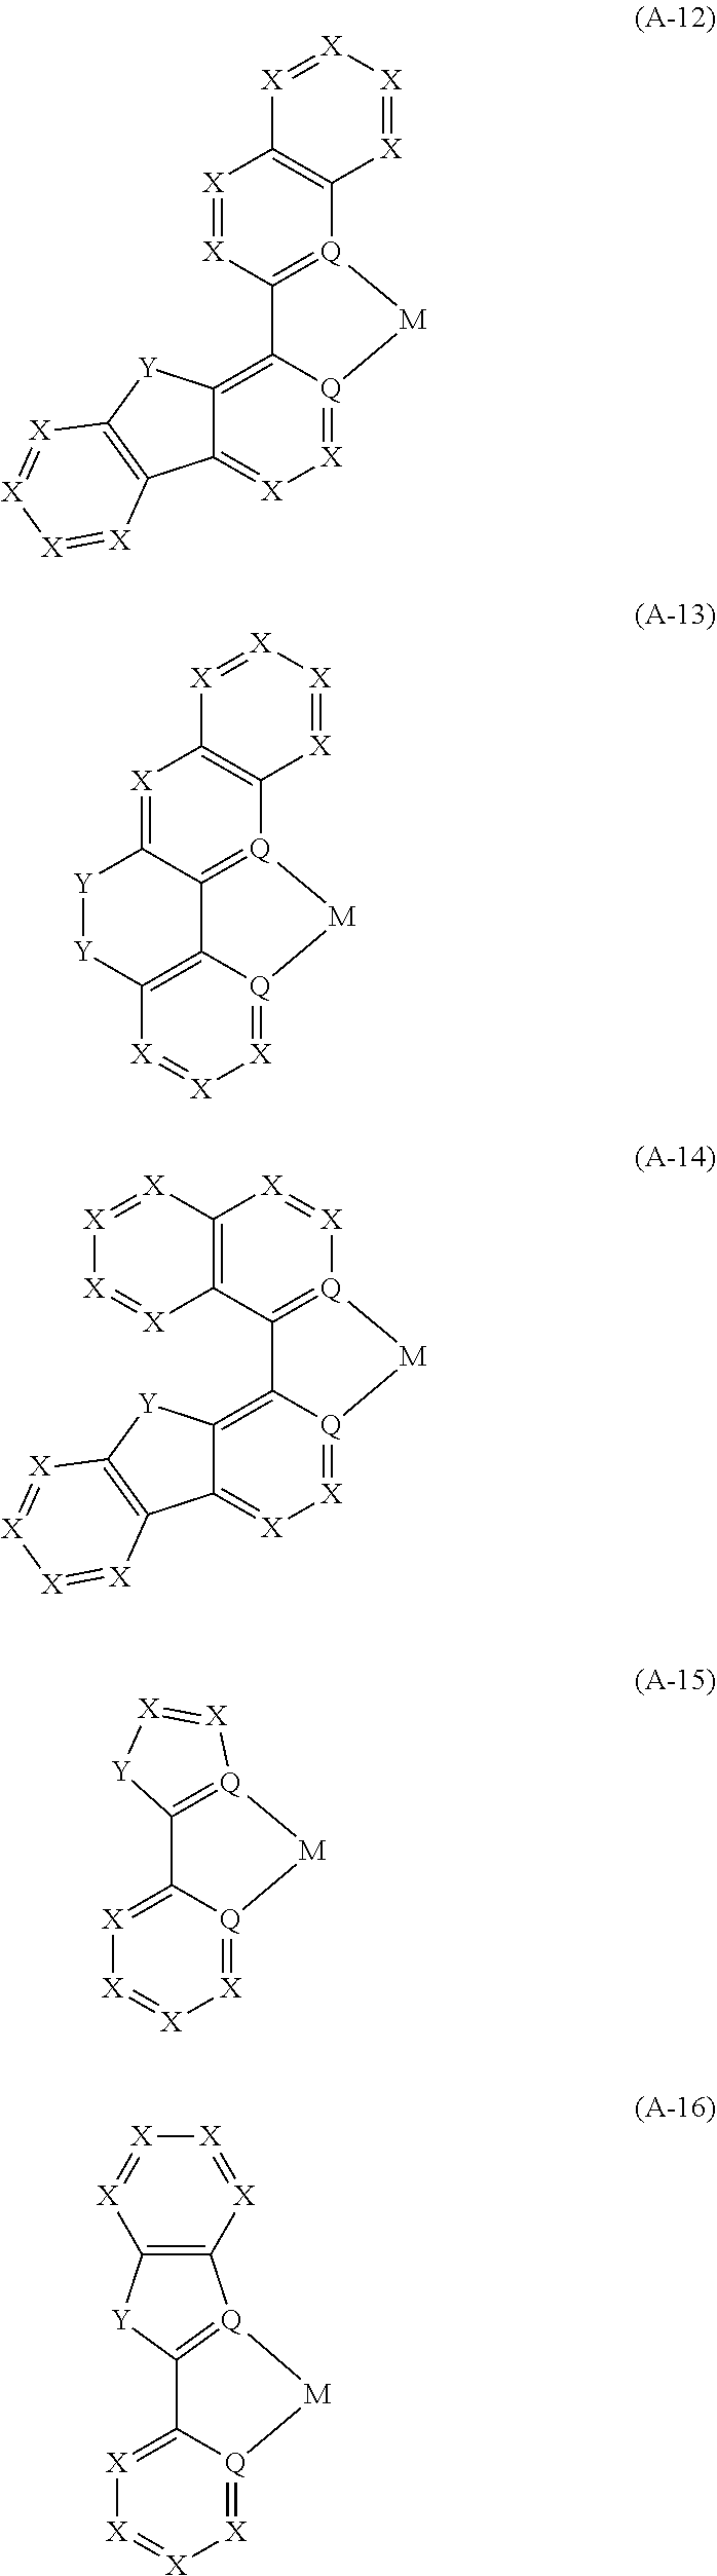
[X]1=[X]C2=[Q](C3=C1[X]=[X][X]=[X]3)[M][Q]1=[X][X]=C3C(=C21)[Y]C1=C3[X]=[X][X]=[X]1.[X]1=C2C3=[Q](C4=C1[X]=[X][X]=[X]4)[M][Q]1=[X][X]=[X]C(=C31)[Y][Y]2.C12=C(C3=[Q]([X]=[X]1)[M][Q]1=[X][X]=C4C(=C31)[Y]C1=C4[X]=[X][X]=[X]1)[X]=[X][X]=[X]2.C12=[Q]([M][Q]3=[X][X]=[X][X]=C13)[X]=[X][Y]2.C12=[Q]([M][Q]3=[X][X]=[X][X]=C13)C1=C([Y]2)[X]=[X][X]=[X]1
